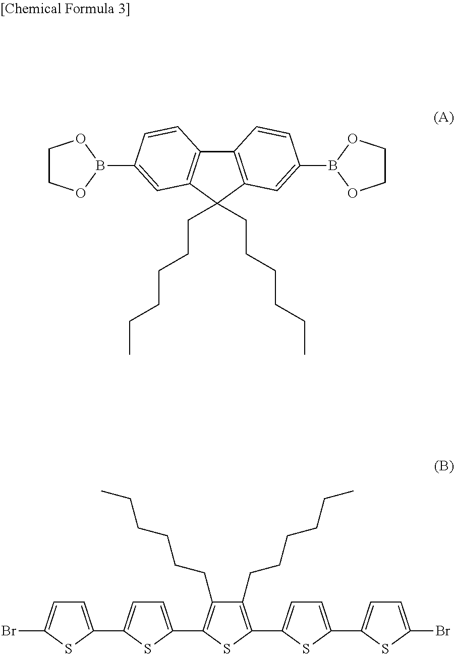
BrC1=CC=C(C2=CC=C(C3=C(CCCCCC)C(CCCCCC)=C(C4=CC=C(C5=CC=C(Br)S5)S4)S3)S2)S1.C1COB(C2=CC3=C(C4=C(C3(CCCCCC)CCCCCC)C=C(B3OCCO3)C=C4)C=C2)O1
